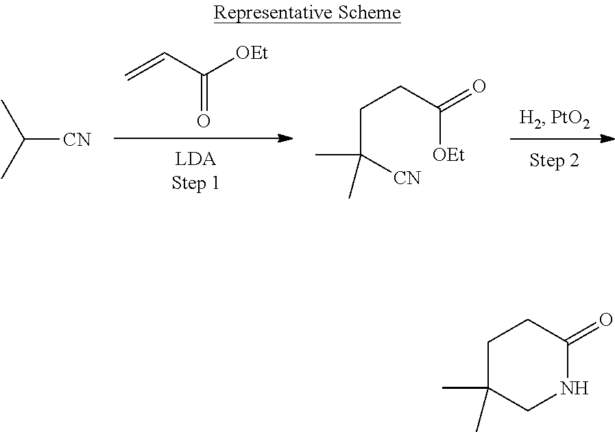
C=CC([OEt])=O.CC(C)[CN].C(C([CN])(C)C)CC([OEt])=O.C1C(C)(C)CNC(=O)C1
